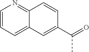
C1=CC=C2C(=N1)C=CC(C(=O)C)=C2
